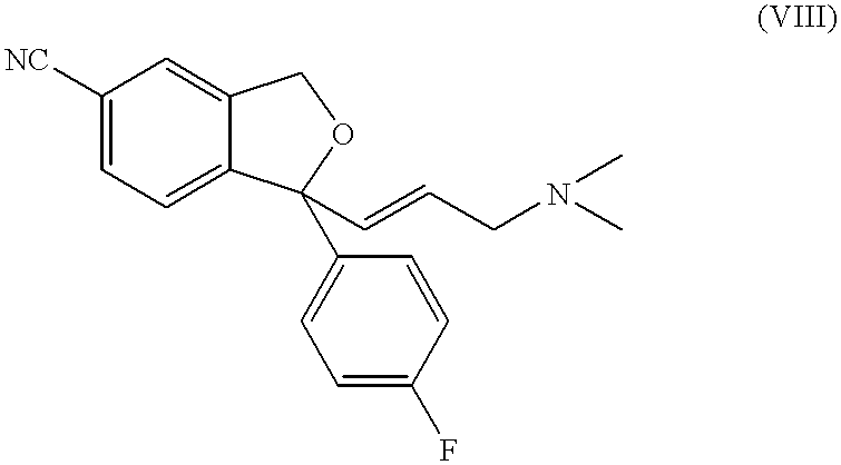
C1([NC])=CC=C2C(=C1)COC2(C=CCN(C)C)C1=CC=C(F)C=C1
